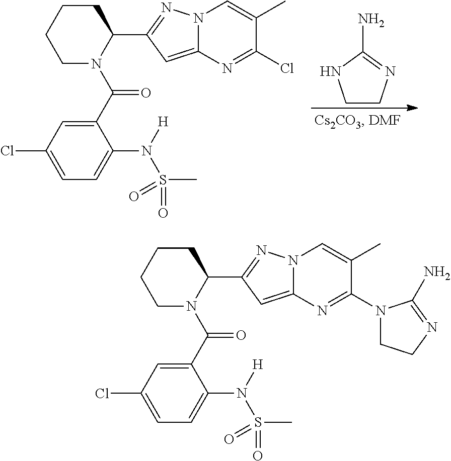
C1CN=C(N)N1.C1(C2=NN3C(=C2)N=C(Cl)C(C)=C3)CCCCN1C(C1=CC(Cl)=CC=C1N([H])S(C)(=O)=O)=O.C1(C2=NN3C(=C2)N=C(N2CCN=C2N)C(C)=C3)CCCCN1C(C1=CC(Cl)=CC=C1N([H])S(C)(=O)=O)=O
